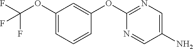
C1(OC(F)(F)F)=CC=CC(OC2=NC=C(N)C=N2)=C1
